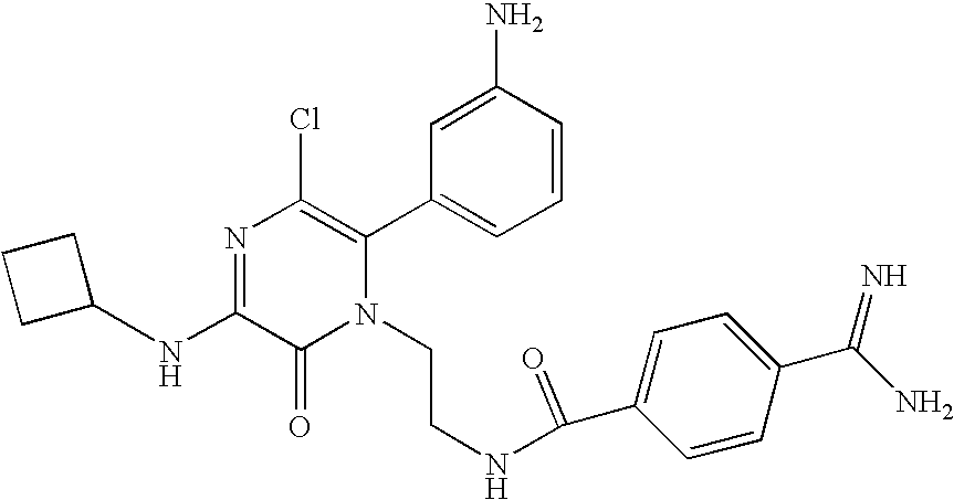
N(C1=NC(Cl)=C(C2=CC=CC(N)=C2)N(CCNC(C2=CC=C(C(N)=N)C=C2)=O)C1=O)C1CCC1
